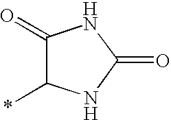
C1(=O)C(*)NC(=O)N1
